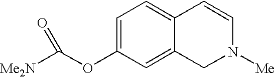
C1=C(OC([Me2N])=O)C=C2C(=C1)C=CN([Me])C2
